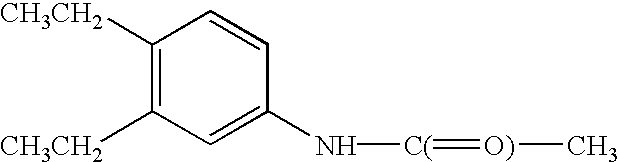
C1([CH3CH2])=C([CH3CH2])C=C(N[C(]=[O)]C)C=C1
